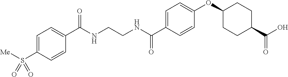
C1(C(NCCNC(C2=CC=C(OC3CCC(C(O)=O)CC3)C=C2)=O)=O)=CC=C(S([Me])(=O)=O)C=C1
